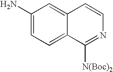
C1(N)=CC=C2C(=C1)C=CN=C2[N(Boc)2]
